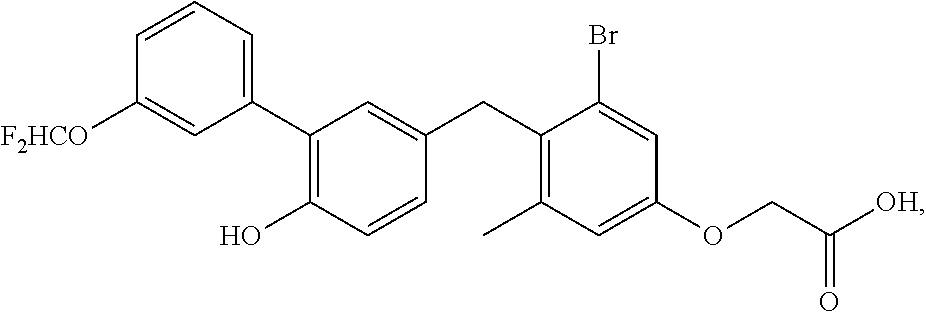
C1(C2=C(O)C=CC(CC3=C(C)C=C(OCC([OH])=O)C=C3Br)=C2)=CC=CC([F2HCO])=C1
